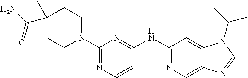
C1(N2CCC(C(N)=O)(C)CC2)=NC=CC(NC2=NC=C3C(=C2)N(C(C)C)C=N3)=N1
